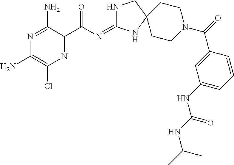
N1=C(N)C(C(N=C2NCC3(N2)CCN(C(=O)C2=CC(NC(NC(C)C)=O)=CC=C2)CC3)=O)=NC(Cl)=C1N
